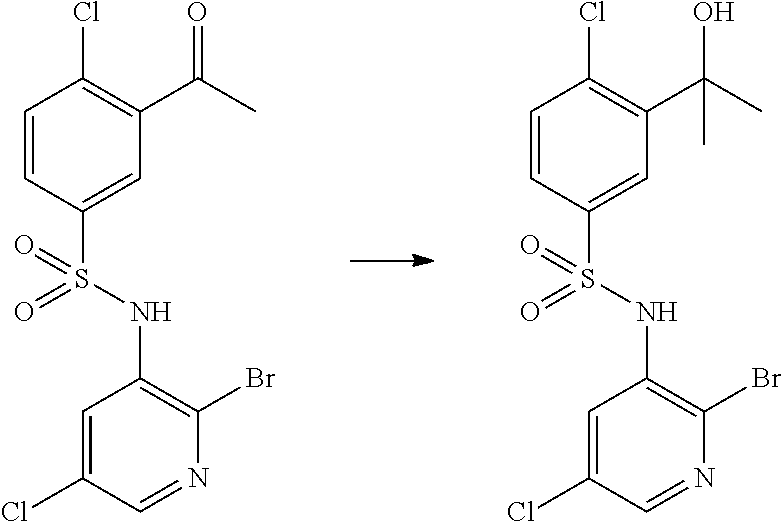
C1=CC(S(=O)(=O)NC2=C(Br)N=CC(Cl)=C2)=CC(C(C)=O)=C1Cl.C1=CC(S(=O)(=O)NC2=C(Br)N=CC(Cl)=C2)=CC(C(C)(O)C)=C1Cl
